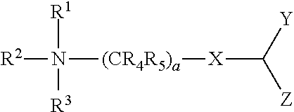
[R2]N([(CR4R5)a][X]C([Y])[Z])([R1])[R3]
